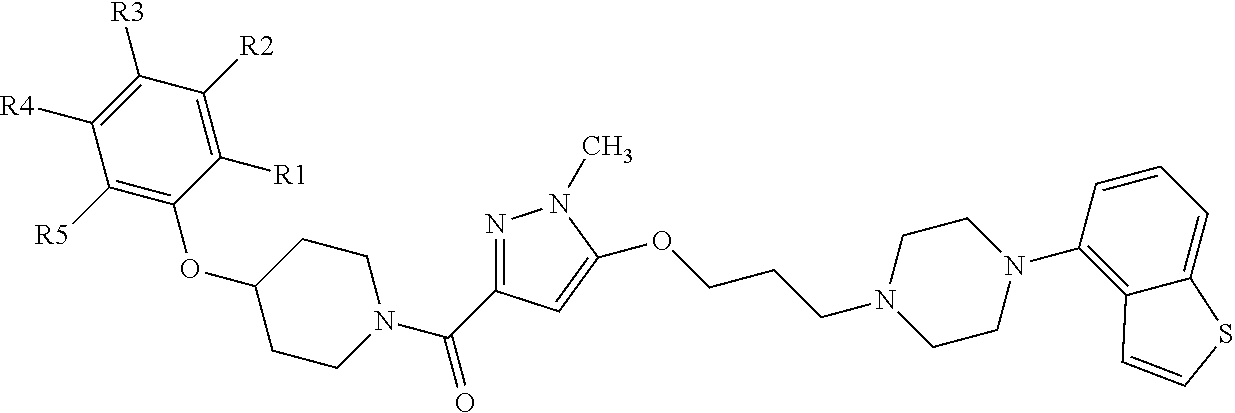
C1(OC2CCN(C(C3=NN(C)C(OCCCN4CCN(C5=C6C(=CC=C5)SC=C6)CC4)=C3)=O)CC2)=C([R5])C([R4])=C([R3])C([R2])=C1[R1]
